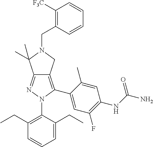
C1(CC)=C(N2C(C3=CC(F)=C(NC(N)=O)C=C3C)=C3C(=N2)C(C)(C)N(CC2=C([F3C])C=CC=C2)C3)C(CC)=CC=C1
